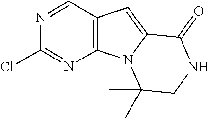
N1=CC2=C(N=C1Cl)N1C(=C2)C(=O)NCC1(C)C
